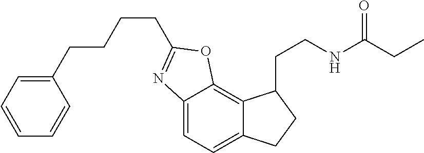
C12=CC=C3C(=C1OC(CCCCC1=CC=CC=C1)=N2)C(CCNC(CC)=O)CC3
